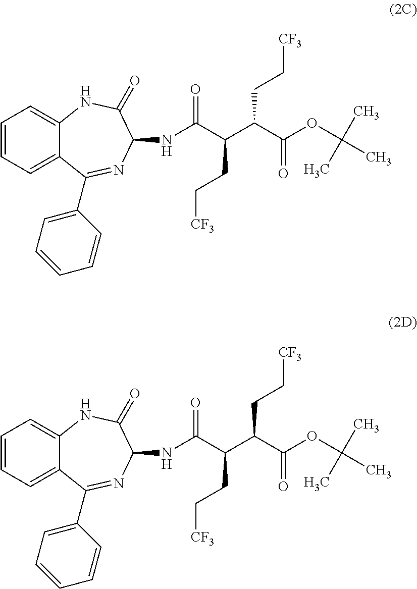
C1=CC=C2C(=C1)NC(=O)C(NC(C(C(C(OC(C)(C)C)=O)CC[CF3])CC[CF3])=O)N=C2C1=CC=CC=C1.C1=CC=C2C(=C1)NC(=O)C(NC(C(C(C(OC(C)(C)C)=O)CC[CF3])CC[CF3])=O)N=C2C1=CC=CC=C1
